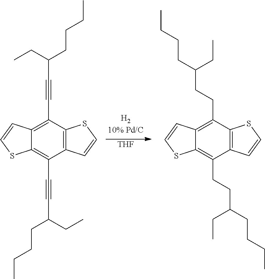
[THF].C12=C(C#CC(CCCC)CC)C3=C(C(C#CC(CCCC)CC)=C1SC=C2)C=CS3.C12=C(CCC(CCCC)CC)C3=C(C(CCC(CCCC)CC)=C1SC=C2)C=CS3
